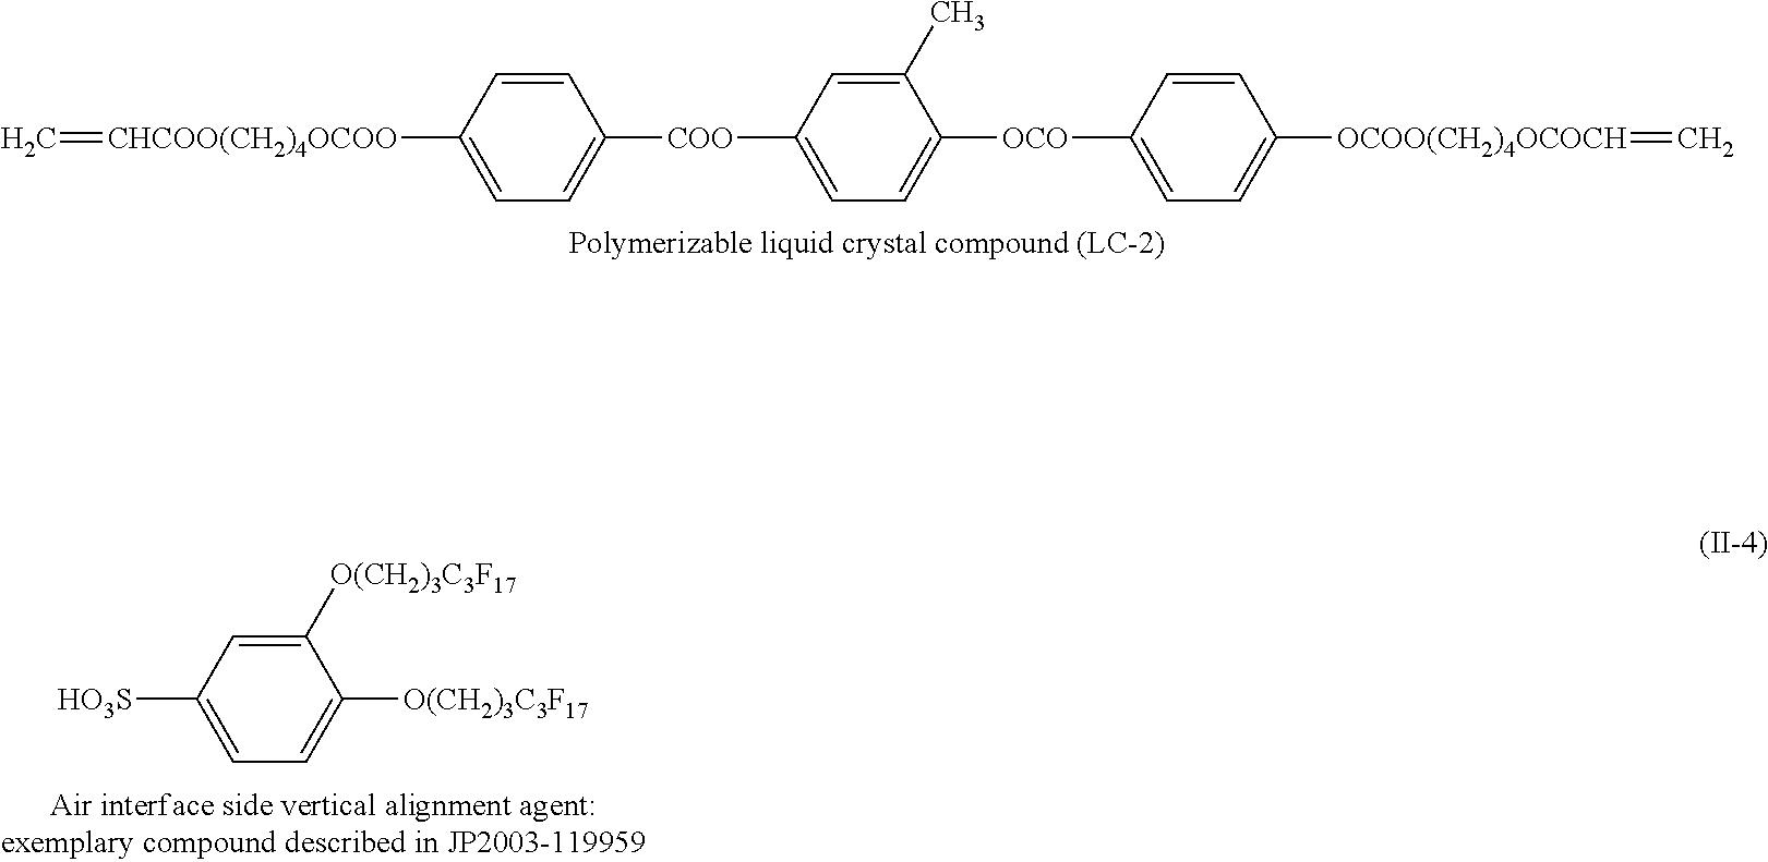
C1=CC([CHCOO(CH2)4OCOO]=C)=CC=C1[COO]C1=CC=C([OCO]C2=CC=C([OCOO(CH2)4OCOCH]=C)C=C2)C(C)=C1.C1([O(CH2)3C3F17])=CC([HO3S])=CC=C1[O(CH2)3C3F17]
